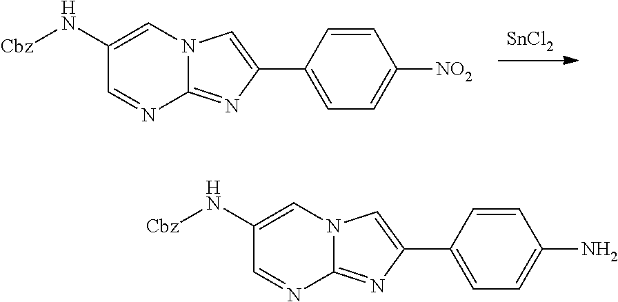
[SnCl2].C1(N[Cbz])=CN2C(=NC(C3=CC=C([NO2])C=C3)=C2)N=C1.C1(N[Cbz])=CN2C(=NC(C3=CC=C(N)C=C3)=C2)N=C1
